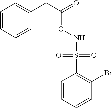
N(OC(=O)CC1=CC=CC=C1)S(C1=C(Br)C=CC=C1)(=O)=O
